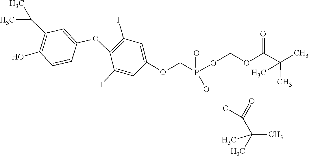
C(C(C)(C)C)(OCOP(OCOC(C(C)(C)C)=O)(COC1=CC(I)=C(OC2=CC(C(C)C)=C(O)C=C2)C(I)=C1)=O)=O
